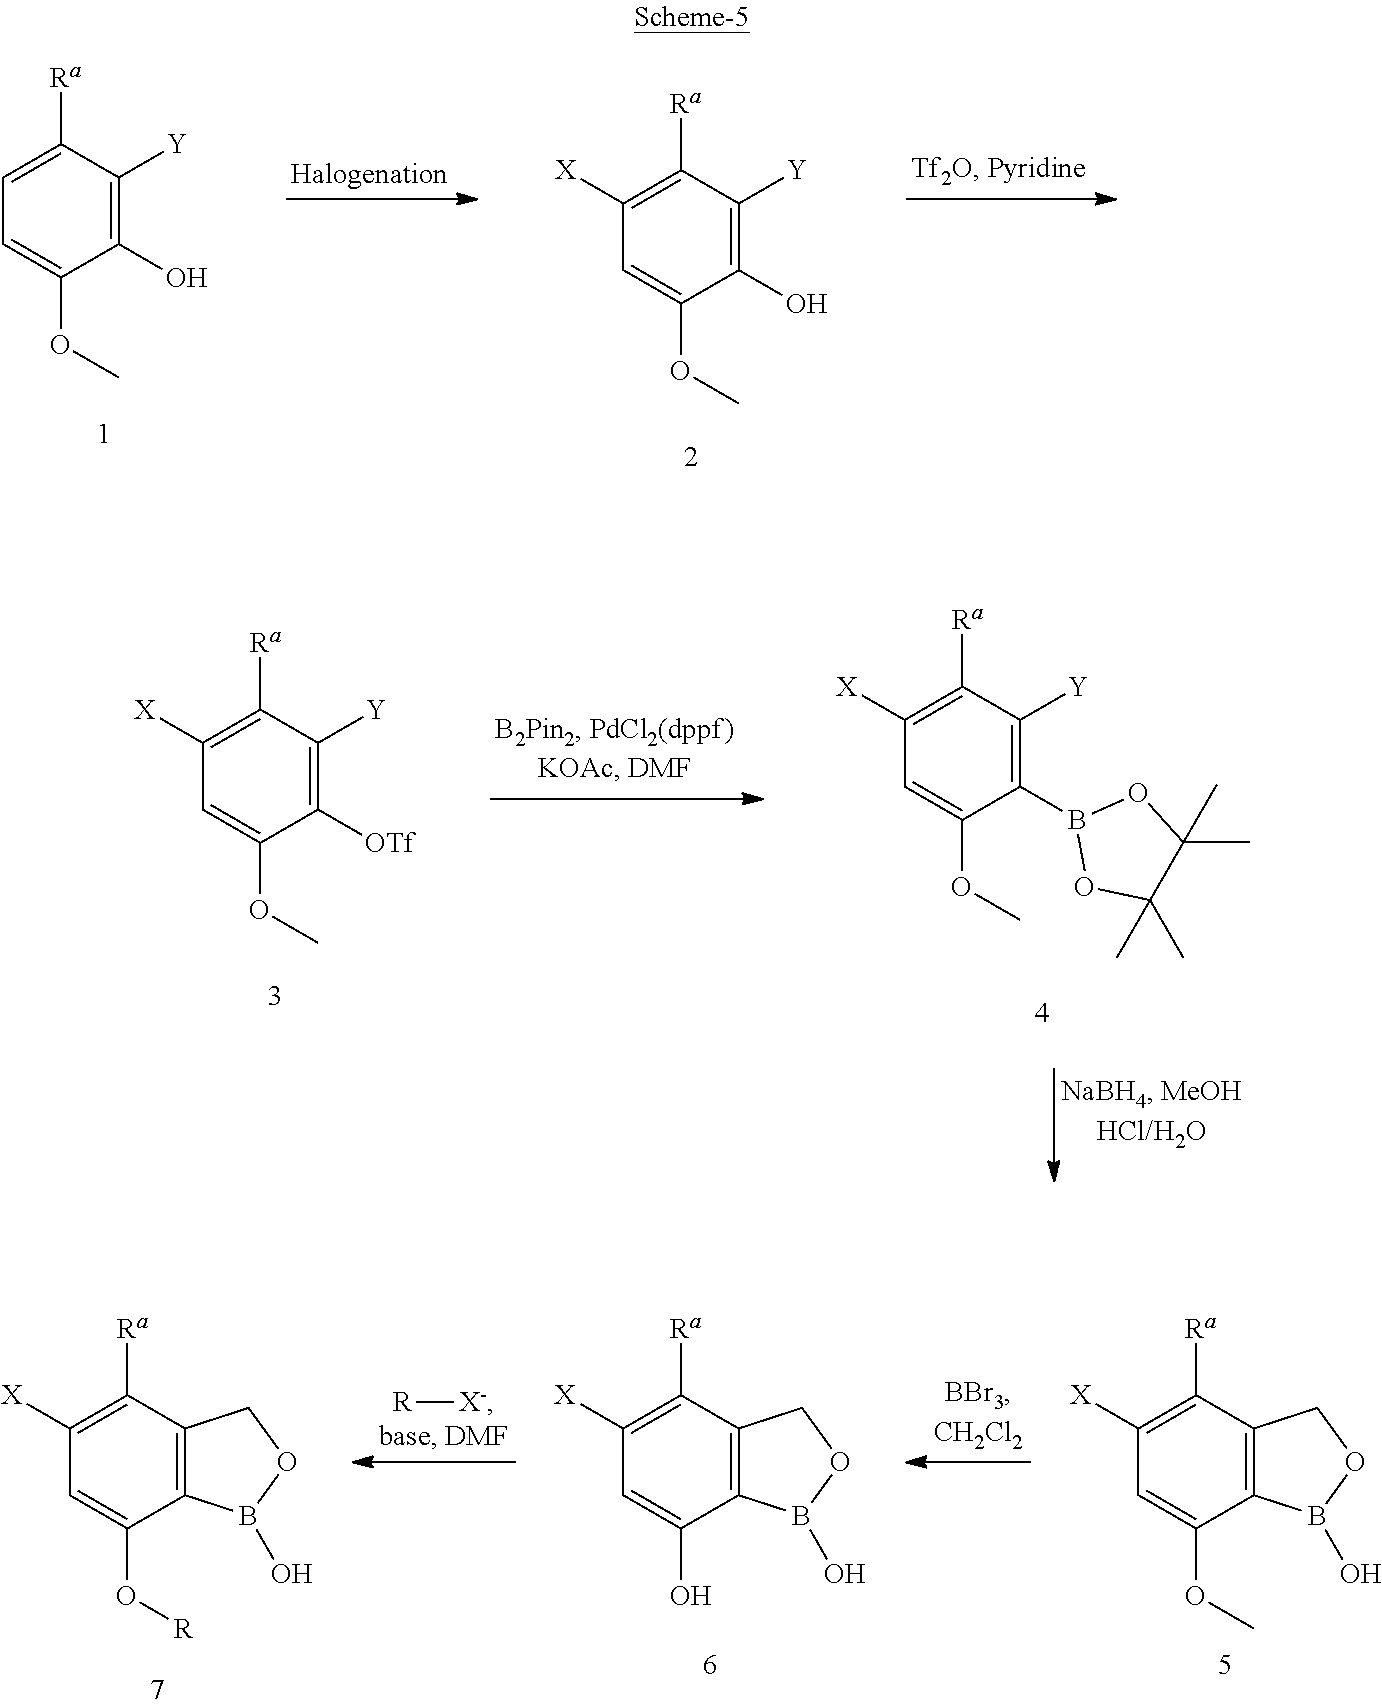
C1(O)=C([Y])C([Ra])=CC=C1OC.C1(O)=C([Y])C([Ra])=C([X])C=C1OC.C1([OTf])=C([Y])C([Ra])=C([X])C=C1OC.C1(B2OC(C)(C)C(C)(C)O2)=C([Y])C([Ra])=C([X])C=C1OC.C12=C(C([Ra])=C([X])C=C1O[R])COB2O.C12=C(C([Ra])=C([X])C=C1O)COB2O.C12=C(C([Ra])=C([X])C=C1OC)COB2O.[R][X-]
